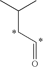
C(C(C)C)C=O
